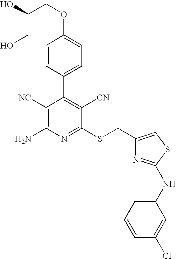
O(C1=CC=C(C2=C([CN])C(SCC3=CSC(NC4=CC=CC(Cl)=C4)=N3)=NC(N)=C2[NC])C=C1)CC(CO)O
